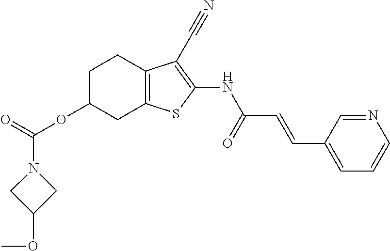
O(C1CC2=C(CC1)C(C#N)=C(NC(C=CC1=CC=CN=C1)=O)S2)C(=O)N1CC(OC)C1
